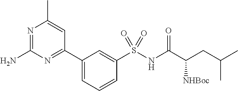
C1(C2=NC(N)=NC(C)=C2)=CC=CC(S(NC(C(CC(C)C)[NHBoc])=O)(=O)=O)=C1
